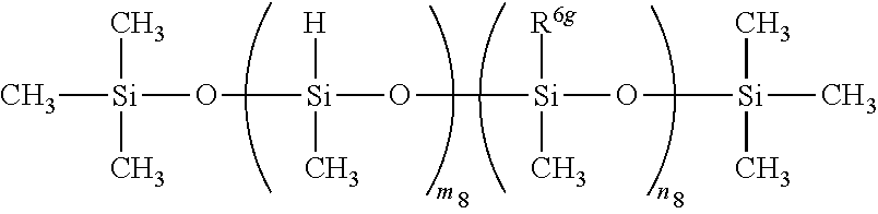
C[Si](O[Si](O[Si](O[Si](C)(C)C)([R6g])C)([H])C)(C)C
